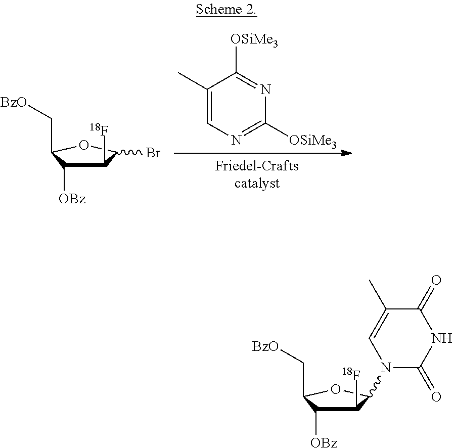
C1([18F])C([OBz])C(C[BzO])OC1Br.C1(C)=CN=C([OSiMe3])N=C1[OSiMe3].C1([18F])C([OBz])C(C[BzO])OC1N1C(=O)NC(=O)C(C)=C1
